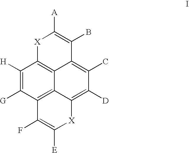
C1([H])=C([G])C2=C3C4=C1[X]C([A])=C(B)C4=C(C)C([D])=C3[X]C([E])=C2F
